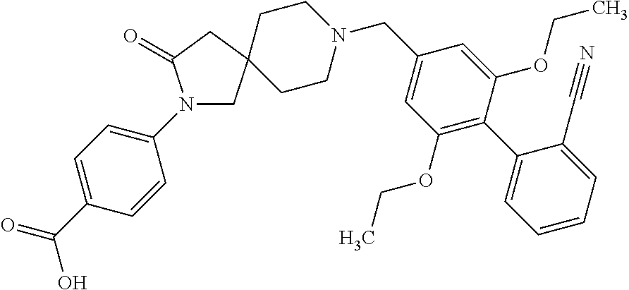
N1(C2=CC=C(C(=O)O)C=C2)CC2(CC1=O)CCN(CC1=CC(OCC)=C(C3=CC=CC=C3C#N)C(OCC)=C1)CC2
